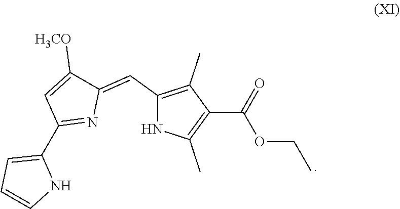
C1(C=C2C([H3CO])=CC(C3=CC=CN3)=N2)=C(C)C(C(OCC)=O)=C(C)N1
